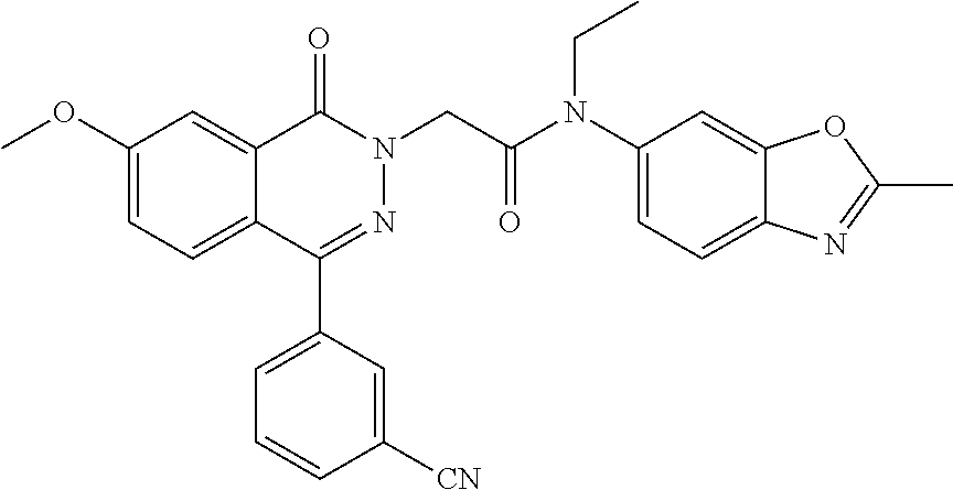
C1(OC)=CC=C2C(=C1)C(=O)N(CC(N(C1=CC=C3C(=C1)OC(C)=N3)CC)=O)N=C2C1=CC=CC([CN])=C1
